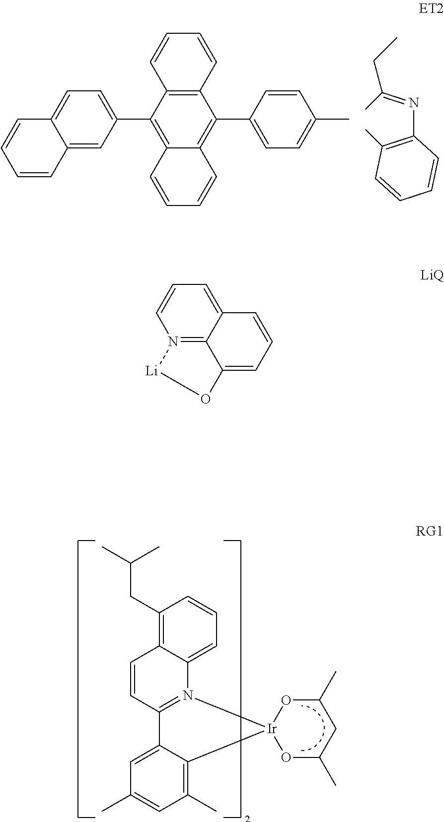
C12=C(C(C3=CC=C4C(=C3)C=CC=C4)=C3C(=C1C1=CC=C(C)C=C1)C=CC=C3)C=CC=C2.C1(N=C(CC)C)=C(C)C=CC=C1.C1(CC(C)C)=C2C(=CC=C1)N1=C(C=C2)C2=CC(C)=CC(C)=C2[Ir]12OC(C)CC(C)O2.N12=C3C(=CC=C1)C=CC=C3O[Li]2
